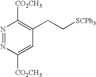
N1=NC([CO2CH3])=CC(CC[SCPh3])=C1[CO2CH3]
